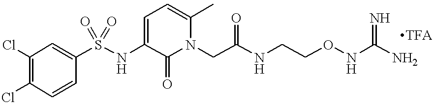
S(NC1=CC=C(C)N(CC(NCCONC(N)=N)=O)C1=O)(=O)(=O)C1=CC(Cl)=C(Cl)C=C1.[TFA]
